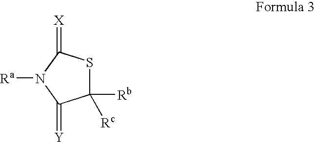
C1([Rb])([Rc])SC(=[X])N([Ra])C1=[Y]
